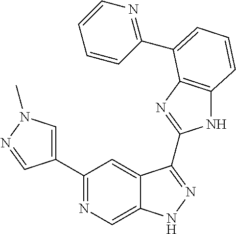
C1(C2=NC=C3C(=C2)C(C2=NC4=C(N2)C=CC=C4C2=NC=CC=C2)=NN3)=CN(C)N=C1
